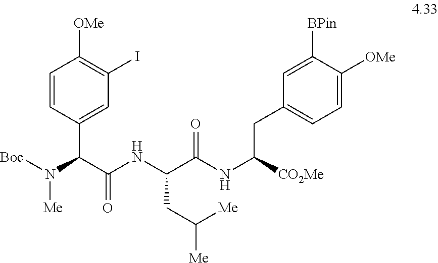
C1=CC(C(N([Me])[Boc])C(=O)NC(CC([Me])[Me])C(=O)NC(CC2=CC=C([OMe])C([BPin])=C2)[CO2Me])=CC(I)=C1[OMe]
